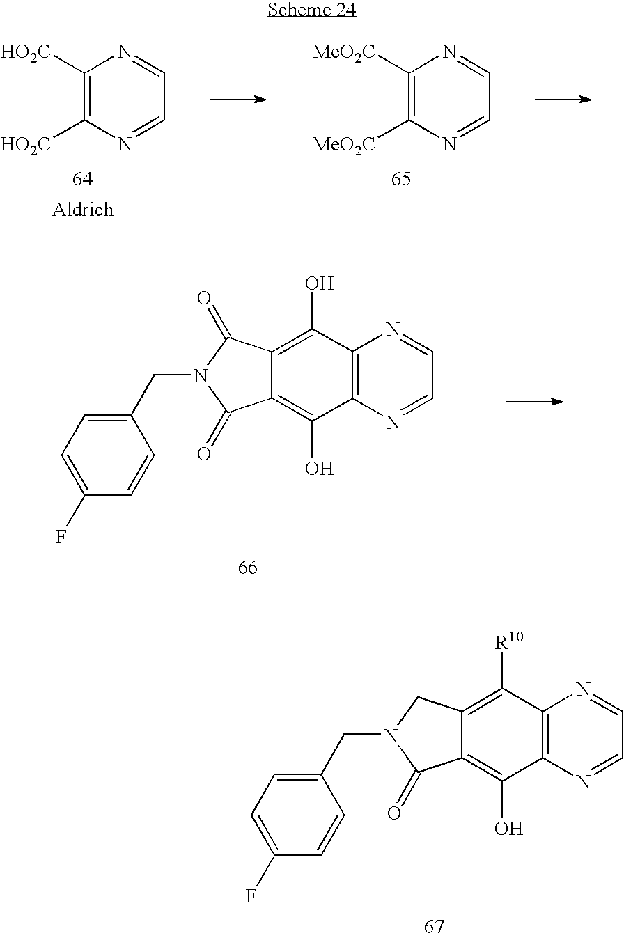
C1(CN2C(=O)C3=C(O)C4=C(C(O)=C3C2=O)N=CC=N4)=CC=C(F)C=C1.C1([HO2C])=C([HO2C])N=CC=N1.C1([MeO2C])=C([MeO2C])N=CC=N1.C1(CN2C(=O)C3=C(O)C4=C(C([R10])=C3C2)N=CC=N4)=CC=C(F)C=C1
